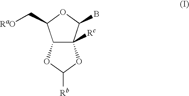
C12C([Rc])(C(B)OC1C[RaO])OC([Rb])O2
